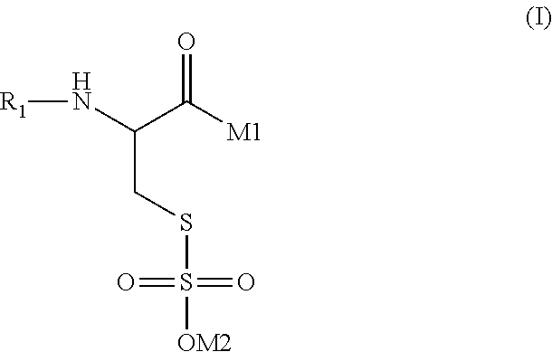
[R1]NC(C([M1])=O)CSS([OM2])(=O)=O
